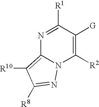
N1=C([R1])C([G])=C([R2])N2C1=C([R10])C([R8])=N2
